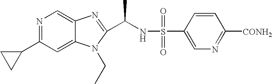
N1=C(C2CC2)C=C2C(=C1)N=C(C(NS(=O)(=O)C1=CN=C([CONH2])C=C1)C)N2CC
